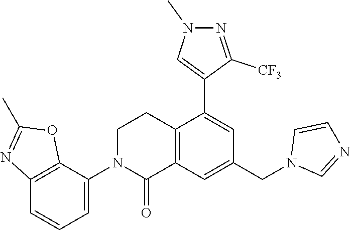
C12=C(C(N3C(=O)C4=C(CC3)C(C3=CN(C)N=C3[CF3])=CC(CN3C=NC=C3)=C4)=CC=C1)OC(C)=N2
